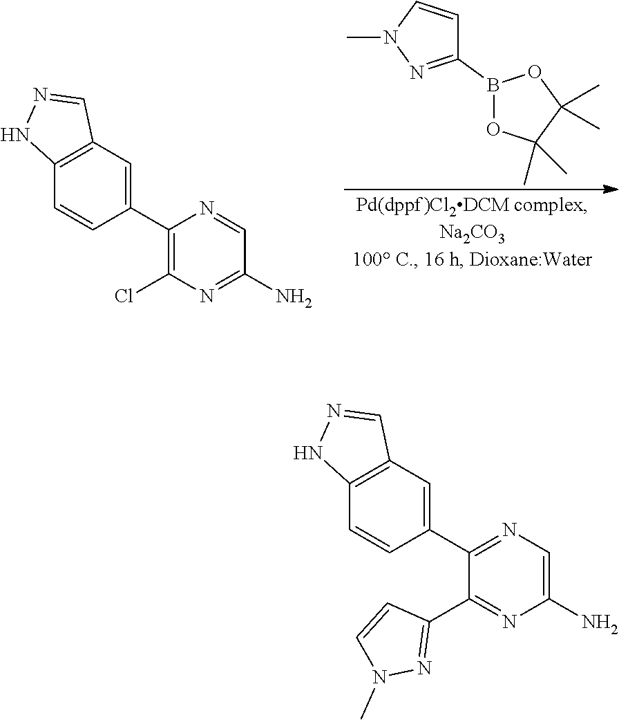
C1=CN(C)N=C1B1OC(C)(C)C(C)(C)O1.C1=NC(C2=CC3=C(C=C2)NN=C3)=C(Cl)N=C1N.C1=C(N)N=C(C2=NN(C)C=C2)C(C2=CC3=C(C=C2)NN=C3)=N1
